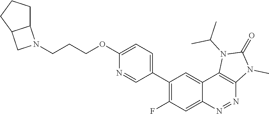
C1(C2=C(F)C=C3C(=C2)C2=C(N=N3)N(C)C(=O)N2C(C)C)=CC=C(OCCCN2C3C(C2)CCC3)N=C1
